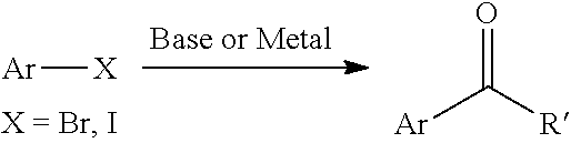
[Ar][X].O=C([R])[Ar]
